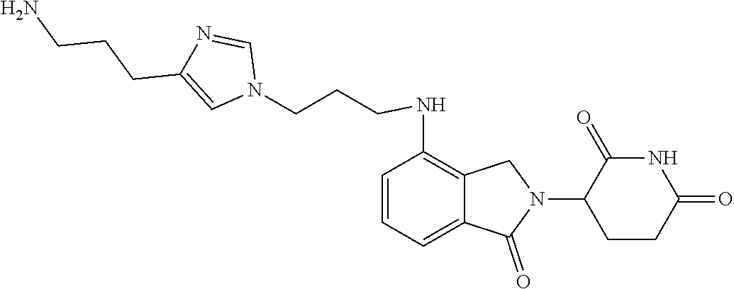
N(C1=C2C(=CC=C1)C(=O)N(C1CCC(=O)NC1=O)C2)CCCN1C=NC(CCCN)=C1
